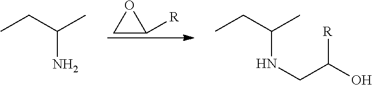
C1C([R])O1.C(N)(CC)C.C(NCC(O)[R])(CC)C
